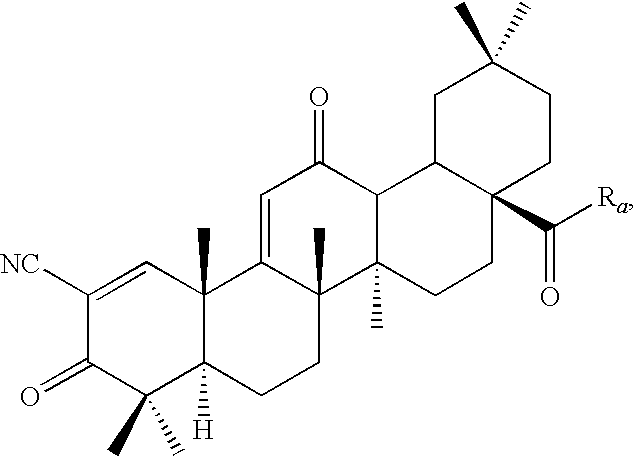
C1([NC])=CC2(C)C([H])(C(C)(C)C1=O)CCC1(C)C2=CC(=O)C2C1(C)CCC1(C(=O)[Ra])CCC(C)(C)CC12
